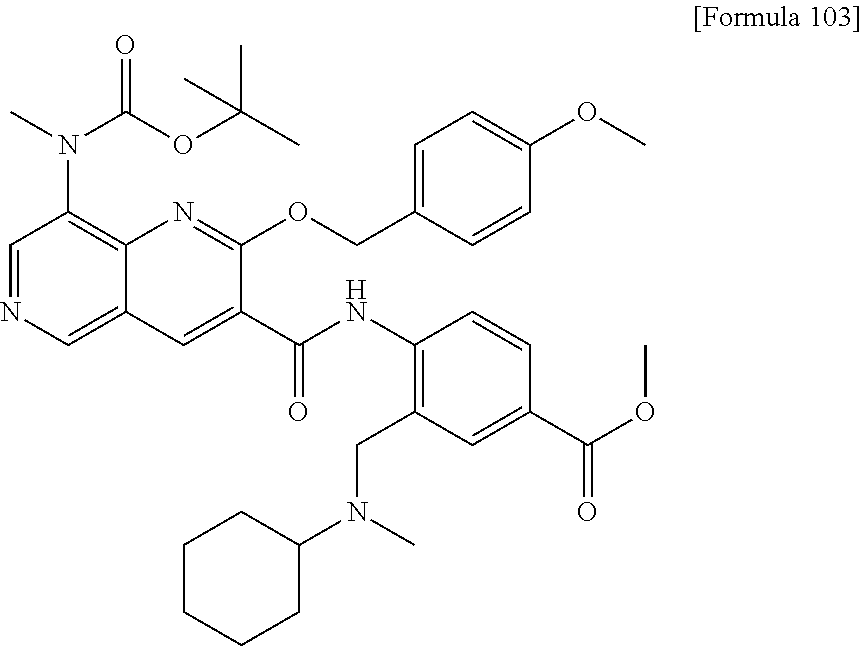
C12=CN=CC(N(C)C(=O)OC(C)(C)C)=C1N=C(OCC1=CC=C(OC)C=C1)C(C(=O)NC1=C(CN(C3CCCCC3)C)C=C(C(OC)=O)C=C1)=C2
